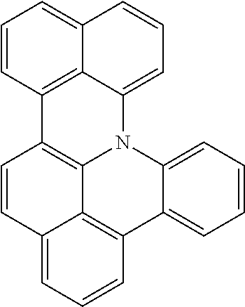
C1=CC2=CC=CC3=C2C2=C1C1=C4C(=CC=CC4=CC=C1)N2C1=CC=CC=C13
